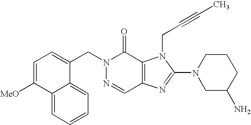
C(N1N=CC2=C(C1=O)N(CC#CC)C(N1CC(N)CCC1)=N2)C1=CC=C([MeO])C2=CC=CC=C12
